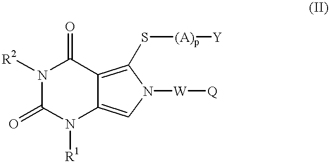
C1(=O)N([R1])C2=CN([W][Q])C(S[(A)p][Y])=C2C(=O)N1[R2]
